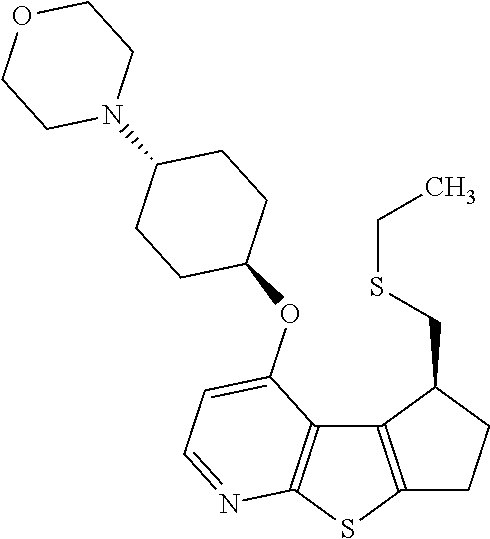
C12=C(SC3=C1C(OC1CCC(N4CCOCC4)CC1)=CC=N3)CCC2CSCC
